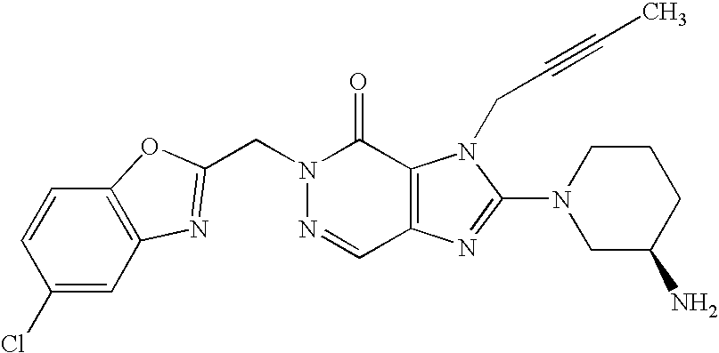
N1(CC2=NC3=C(C=CC(Cl)=C3)O2)N=CC2=C(C1=O)N(CC#CC)C(N1CC(N)CCC1)=N2
